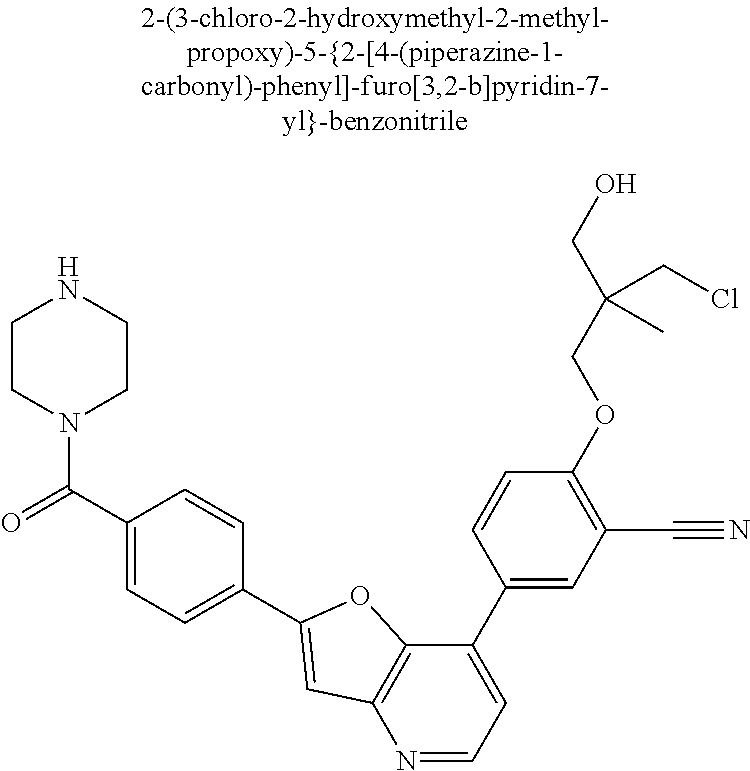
C1(C(=O)N2CCNCC2)=CC=C(C2=CC3=C(C(C4=CC(C#N)=C(OCC(CO)(CCl)C)C=C4)=CC=N3)O2)C=C1
